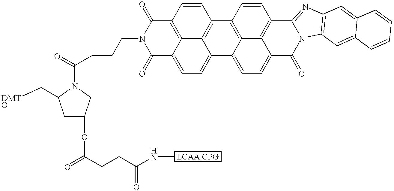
C1(=O)C2=CC=C3C4=C(C=CC(=C24)C(=O)N1CCCC(=O)N1C(C[DMTO])CC(OC(=O)CCC(NC)=O)C1)C1=C2C3=CC=C3C2=C(C=C1)C1=NC2=C(N1C3=O)C=C1C(=C2)C=CC=C1
